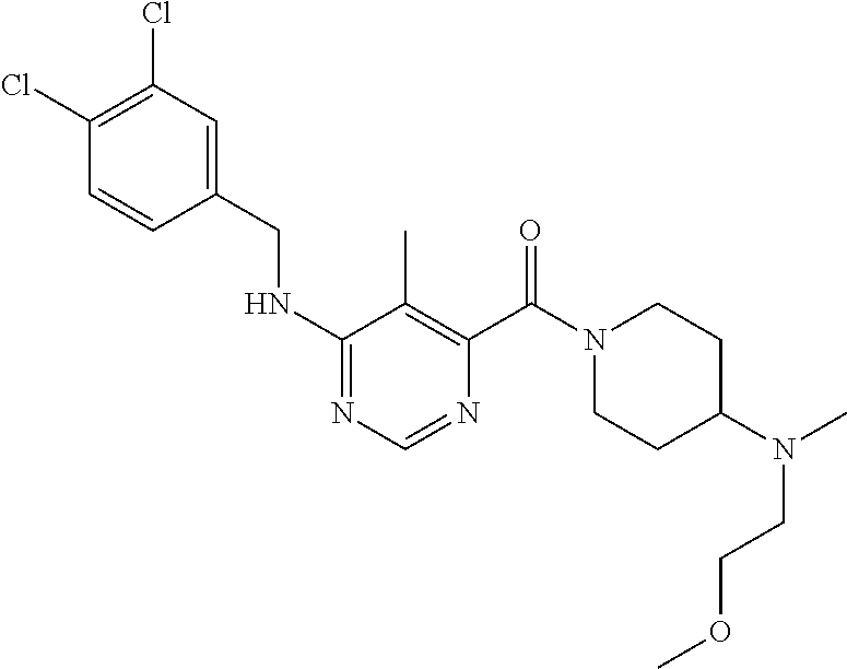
C1(NCC2=CC(Cl)=C(Cl)C=C2)=NC=NC(C(N2CCC(N(C)CCOC)CC2)=O)=C1C
